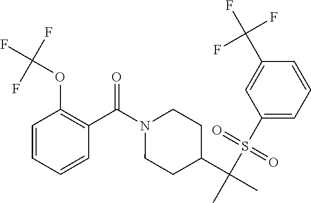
C1=CC=CC(C(=O)N2CCC(C(C)(S(C3=CC=CC(C(F)(F)F)=C3)(=O)=O)C)CC2)=C1OC(F)(F)F
